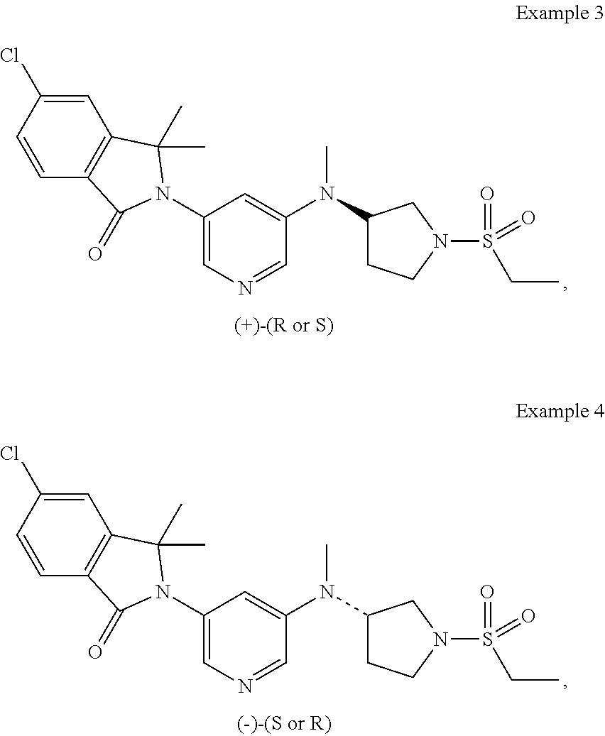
C1=C(Cl)C=CC2=C1C(C)(C)N(C1=CN=CC(N(C3CCN(S(CC)(=O)=O)C3)C)=C1)C2=O.C1=C(Cl)C=CC2=C1C(C)(C)N(C1=CN=CC(N(C3CCN(S(CC)(=O)=O)C3)C)=C1)C2=O
